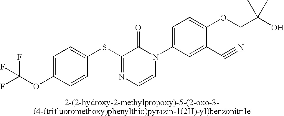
S(C1=NC=CN(C2=CC=C(OCC(O)(C)C)C(C#N)=C2)C1=O)C1=CC=C(OC(F)(F)F)C=C1
